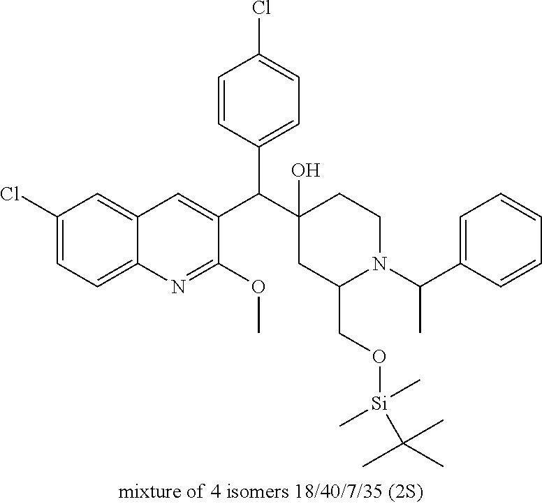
C1(Cl)=CC=C2C(=C1)C=C(C(C1(O)CC(CO[Si](C)(C)C(C)(C)C)N(C(C3=CC=CC=C3)C)CC1)C1=CC=C(Cl)C=C1)C(OC)=N2
